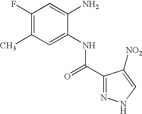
C1(F)=C(C)C=C(NC(=O)C2=NNC=C2[NO2])C(N)=C1
